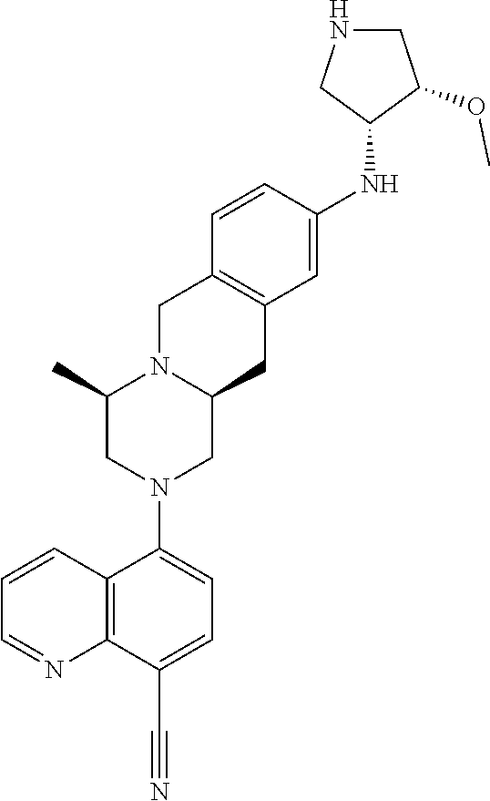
C(#N)C1=CC=C(N2CC3N(CC4=C(C3)C=C(NC3C(OC)CNC3)C=C4)C(C)C2)C2=C1N=CC=C2
